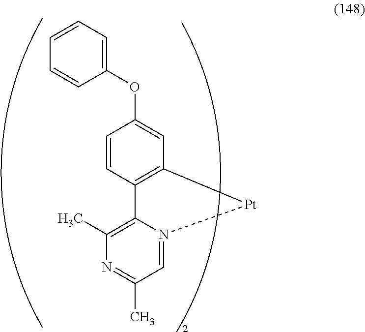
C12=C(C=CC(OC3=CC=CC=C3)=C1)C1=C(C)N=C(C)C=N1[Pt]2
